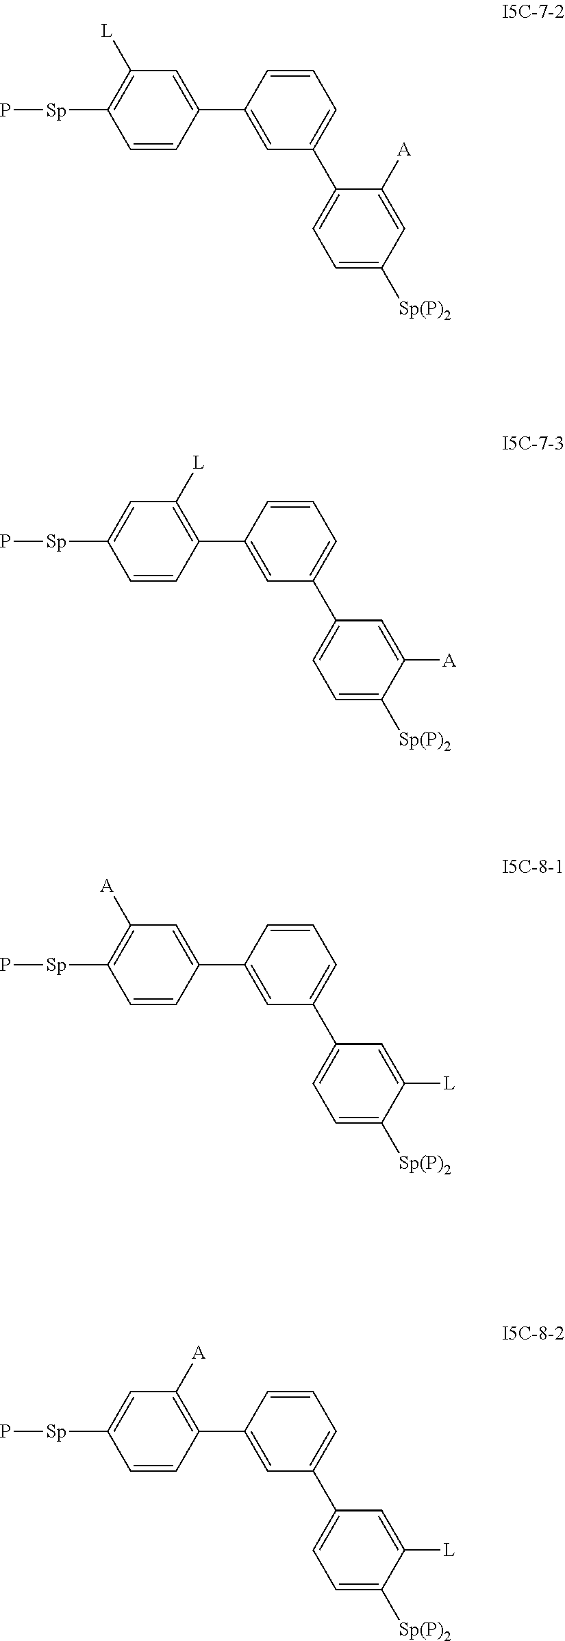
C1(C2=CC(C3=CC=C([Sp(P)2])C=C3[A])=CC=C2)=CC([L])=C([Sp]P)C=C1.C1(C2=CC(C3=CC=C([Sp(P)2])C([A])=C3)=CC=C2)=C([L])C=C([Sp]P)C=C1.C1(C2=CC(C3=CC=C([Sp(P)2])C([L])=C3)=CC=C2)=CC([A])=C([Sp]P)C=C1.C1(C2=CC(C3=CC=C([Sp(P)2])C([L])=C3)=CC=C2)=C([A])C=C([Sp]P)C=C1
